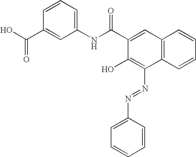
C1=CC=C(NC(C2=CC3=C(C(N=NC4=CC=CC=C4)=C2O)C=CC=C3)=O)C=C1C(O)=O
